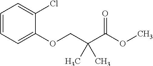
C1(OCC(C(OC)=O)(C)C)=CC=CC=C1Cl
